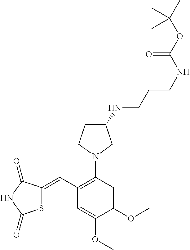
S1C(=CC2=C(N3CC(NCCCNC(OC(C)(C)C)=O)CC3)C=C(OC)C(OC)=C2)C(=O)NC1=O
